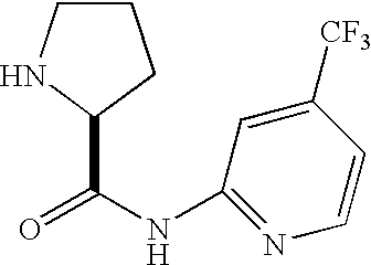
C1CNC(C(NC2=NC=CC([CF3])=C2)=O)C1
